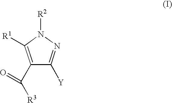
C1(C([R3])=O)=C([R1])N([R2])N=C1[Y]
